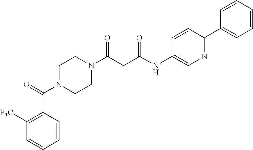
C1(C2=CC=CC=C2)=NC=C(NC(CC(N2CCN(C(=O)C3=C([F3C])C=CC=C3)CC2)=O)=O)C=C1
